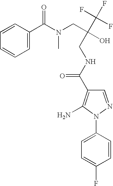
C1=C(N2N=CC(C(=O)NCC(CN(C(C3=CC=CC=C3)=O)C)(O)C(F)(F)F)=C2N)C=CC(F)=C1
